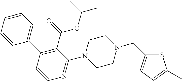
C1=CC=CC(C2=C(C(=O)OC(C)C)C(N3CCN(CC4=CC=C(C)S4)CC3)=NC=C2)=C1
